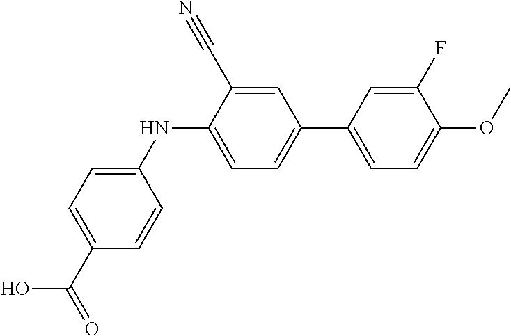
C1(F)=CC(C2=CC=C(NC3=CC=C(C(=O)O)C=C3)C(C#N)=C2)=CC=C1OC
